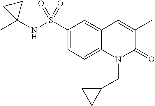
C1(S(NC2(C)CC2)(=O)=O)=CC=C2C(=C1)C=C(C)C(=O)N2CC1CC1
